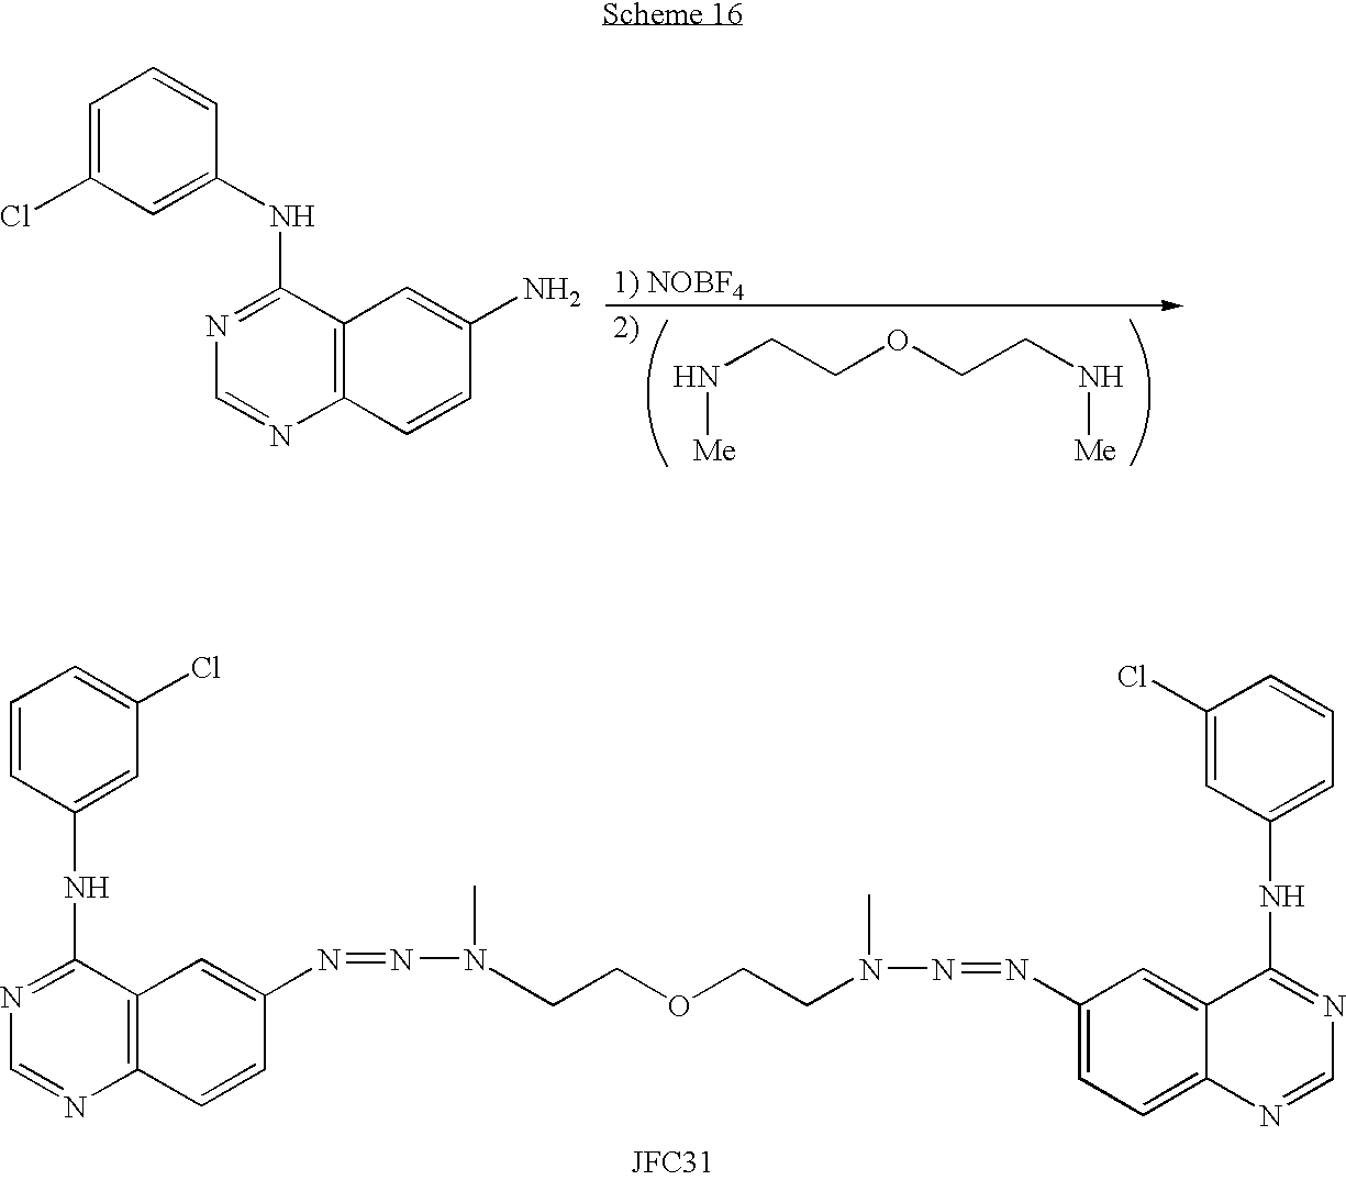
C1=CC(NC2=NC=NC3=C2C=C(N=NNC)C=C3)=CC(Cl)=C1.CCCOCCN(C)N=NC1=CC=C2C(=C1)C(NC1=CC=CC(Cl)=C1)=NC=N2.C1=C(Cl)C=C(NC2=NC=NC3=C2C=C(N)C=C3)C=C1.N(CCOCCN[Me])[Me]
